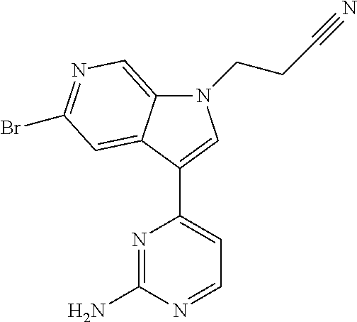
N1=C(N)N=CC=C1C1=CN(CCC#N)C2=CN=C(Br)C=C21
